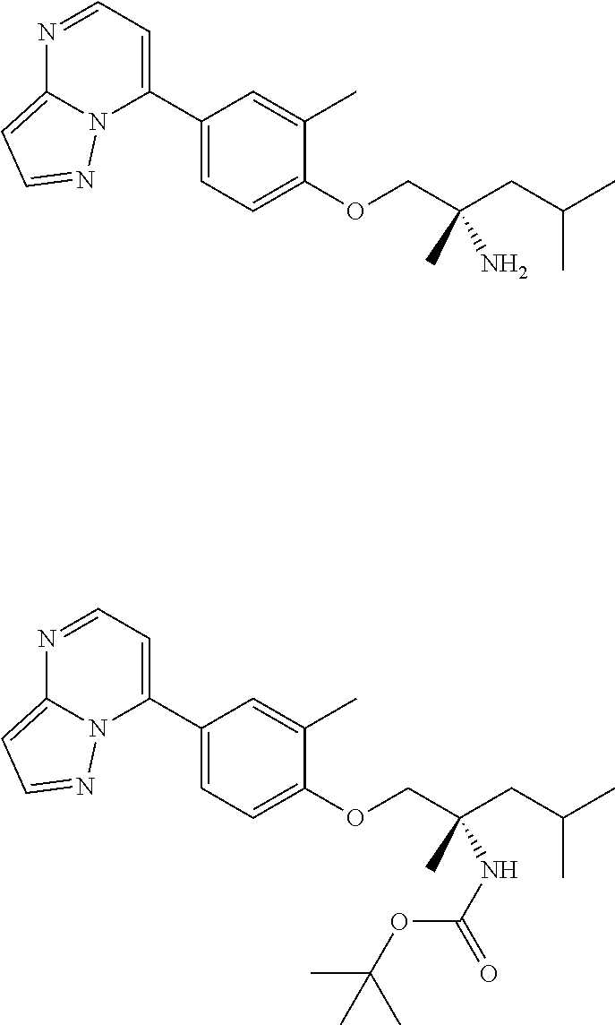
C1(C2=CC=NC3=CC=NN23)=CC=C(OCC(CC(C)C)(C)N)C(C)=C1.C1(C2=CC=NC3=CC=NN23)=CC=C(OCC(CC(C)C)(C)NC(OC(C)(C)C)=O)C(C)=C1
